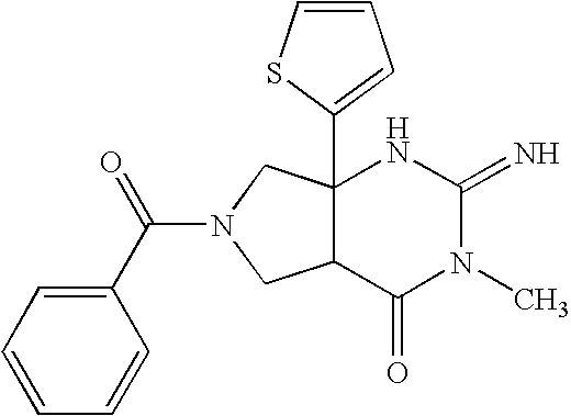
C12(C3=CC=CS3)C(C(=O)N(C)C(=N)N1)CN(C(C1=CC=CC=C1)=O)C2
